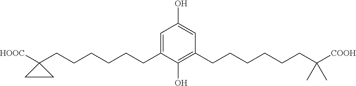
C1=C(CCCCCCC2([HOOC])CC2)C(O)=C(CCCCCCC(C)(C)[COOH])C=C1O
